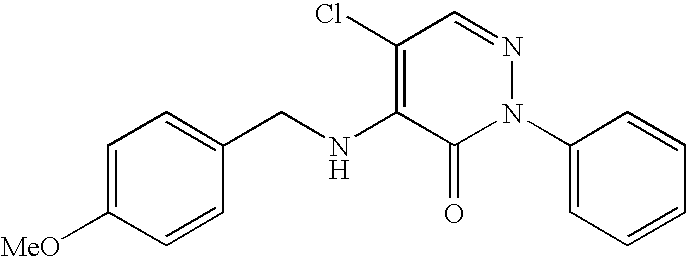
C1=C([MeO])C=CC(CNC2=C(Cl)C=NN(C3=CC=CC=C3)C2=O)=C1
